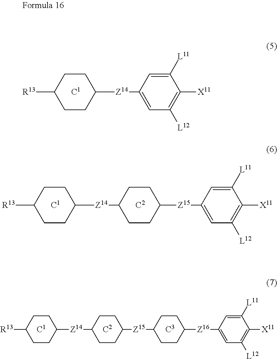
[C1].[R13]C1CCC([Z14]C2=CC([L12])=C([X11])C([L11])=C2)CC1.[C1].[C2].[R13]C1CCC([Z14]C2CCC([Z15]C3=CC([L12])=C([X11])C([L11])=C3)CC2)CC1.[C1].[C2].[C3].[R13]C1CCC([Z14]C2CCC([Z15]C3CCC([Z16]C4=CC([L12])=C([X11])C([L11])=C4)CC3)CC2)CC1
